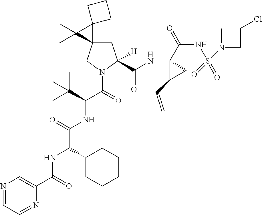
C1C2(CN(C(C(NC(C(NC(C3=CN=CC=N3)=O)C3CCCCC3)=O)C(C)(C)C)=O)C1(C(NC1(C(=O)NS(N(C)CCCl)(=O)=O)C(C=C)C1)=O)[H])C1(C2(C)C)CCC1
